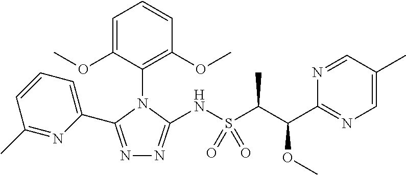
N1=C(C2=CC=CC(C)=N2)N(C2=C(OC)C=CC=C2OC)C(NS(C(C)C(OC)C2=NC=C(C)C=N2)(=O)=O)=N1
